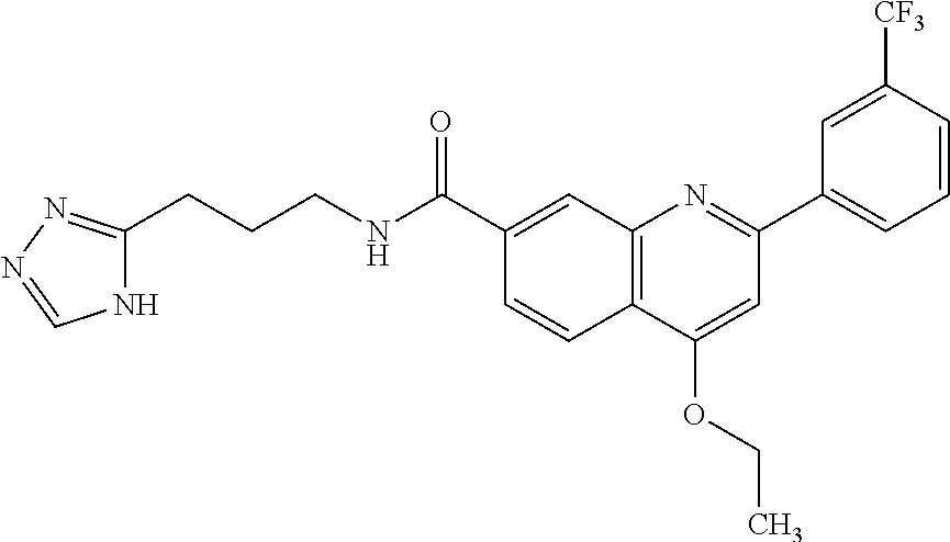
C1(C(NCCCC2=NN=CN2)=O)=CC2=C(C=C1)C(OCC)=CC(C1=CC=CC([CF3])=C1)=N2
